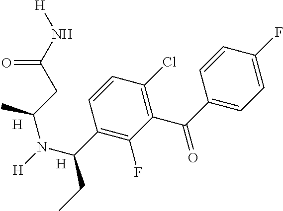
C1=C(F)C=CC(C(=O)C2=C(Cl)C=CC(C(N([H])C(CC(N[H])=O)C)CC)=C2F)=C1.[H].[H]
